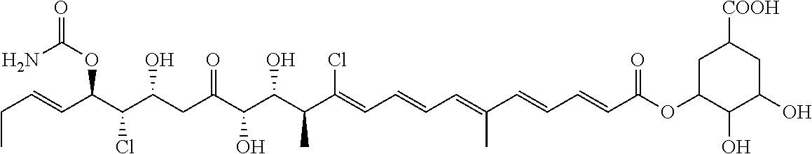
CCC=CC(C(C(CC(C(C(C(C(=CC=CC=C(C=CC=CC(OC1CC([COOH])CC(O)C1O)=O)C)Cl)C)O)O)=O)O)Cl)OC(=O)N
